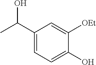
C1(C(C)O)=CC=C(O)C([OEt])=C1
